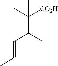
C(C(C)C([CO2H])(C)C)=CC
